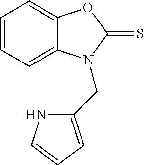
C1=CC=C2C(=C1)OC(=S)N2CC1=CC=CN1
